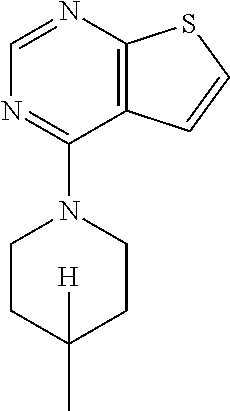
C12=C(N=CN=C1N1CCC(C)([H])CC1)SC=C2
